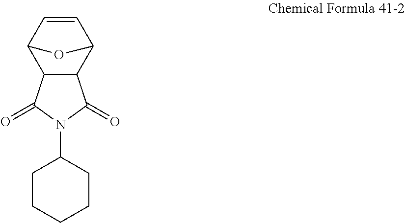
C12C=CC(C3C1C(=O)N(C1CCCCC1)C3=O)O2
